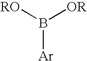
[RO]B([OR])[Ar]
